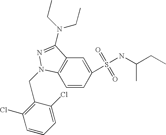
C1=CC(S(=O)(=O)NC(CC)C)=CC2=C1N(CC1=C(Cl)C=CC=C1Cl)N=C2N(CC)CC
